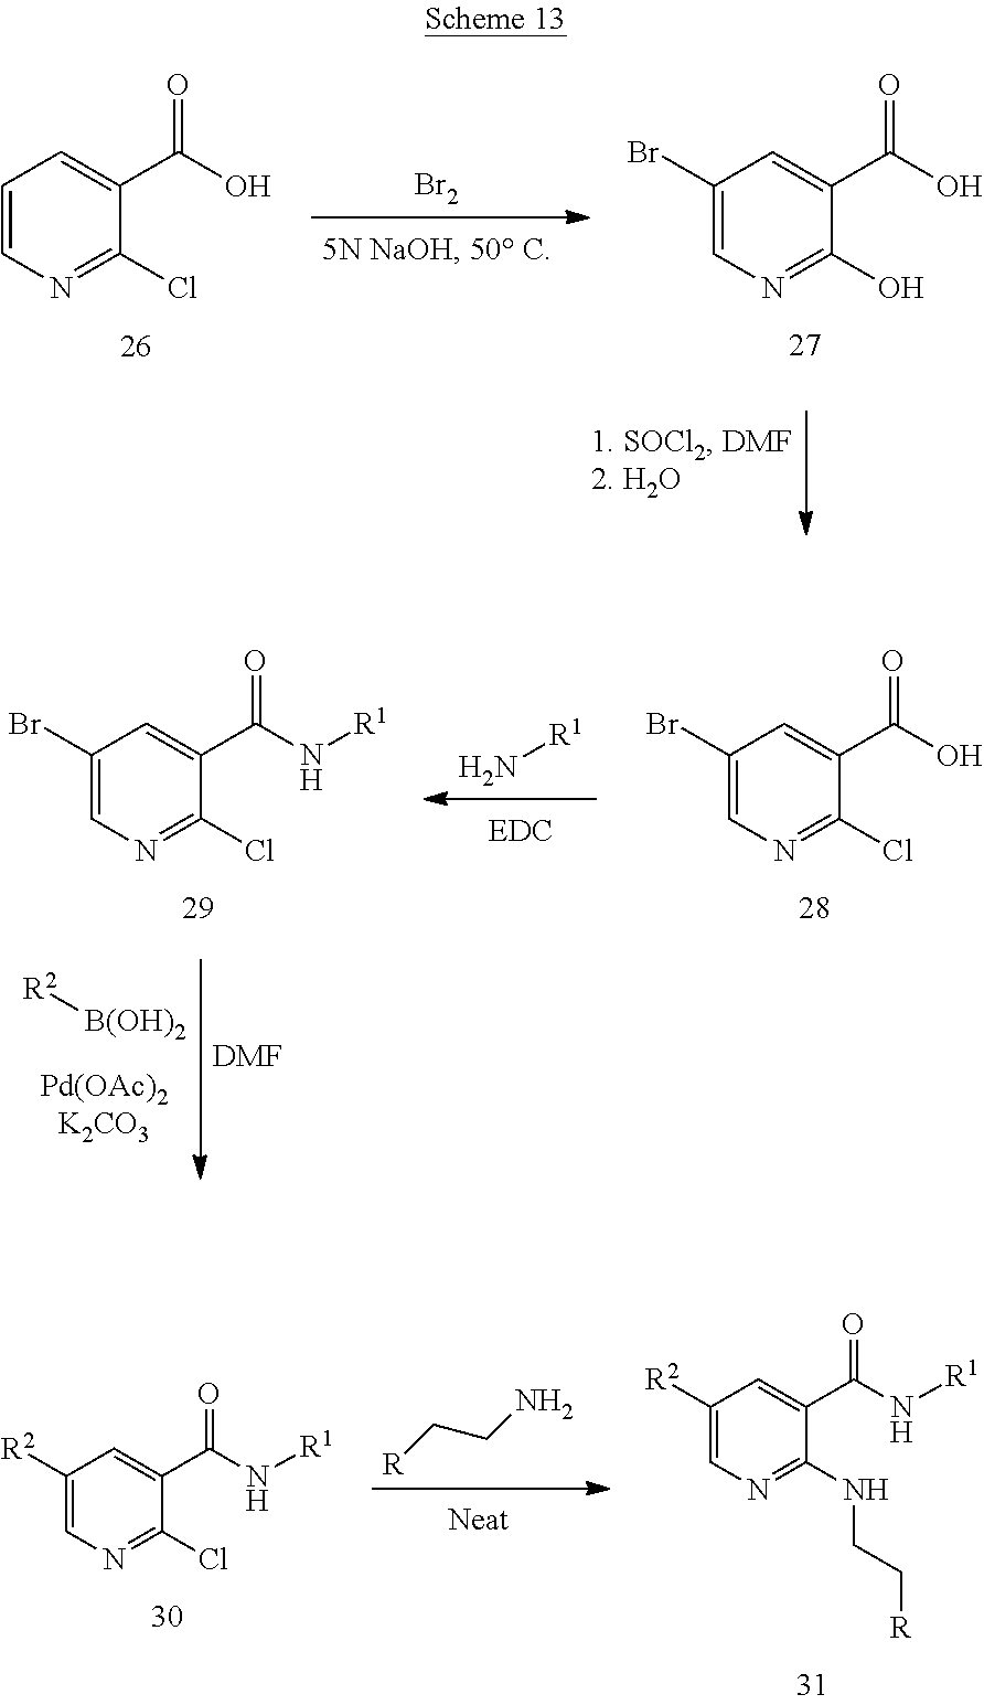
[Br2].C1(Br)=CN=C(O)C(C(=O)O)=C1.C1=CN=C(Cl)C(C(=O)O)=C1.C1(Br)=CN=C(Cl)C(C(=O)O)=C1.C1(Br)=CN=C(Cl)C(C(=O)N[R1])=C1.[R2][B(OH)2].[DMF].N[R1].[R]CCN.C1([R2])=CN=C(NCC[R])C(C(=O)N[R1])=C1.C1([R2])=CN=C(Cl)C(C(=O)N[R1])=C1
